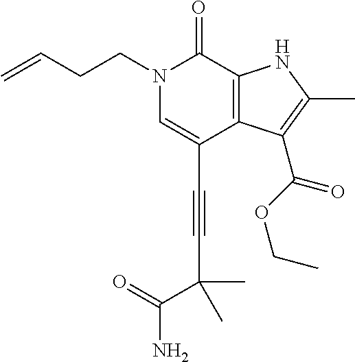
C(C1=CN(CCC=C)C(=O)C2=C1C(C(OCC)=O)=C(C)N2)#CC(C(=O)N)(C)C
